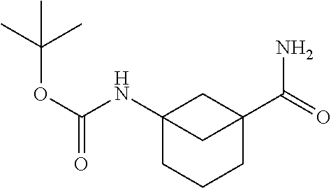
C12(NC(=O)OC(C)(C)C)CCCC(C(=O)N)(C1)C2
